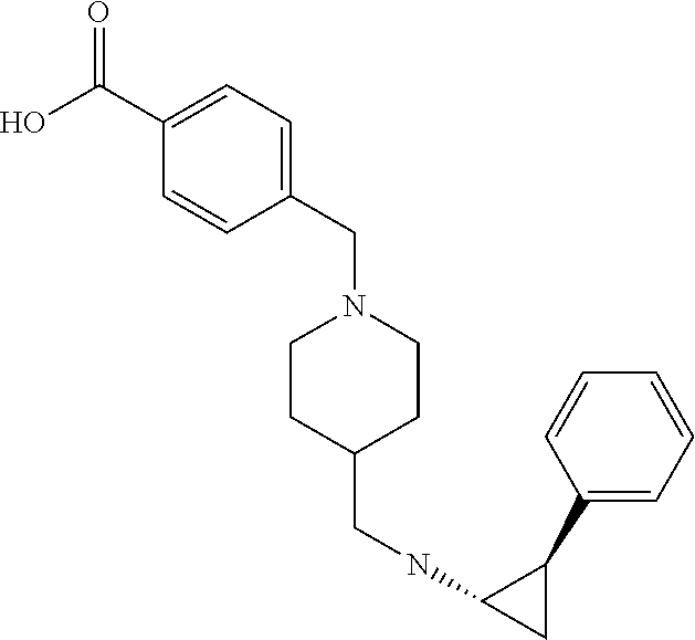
OC(C1=CC=C(CN2CCC(CNC3CC3C3=CC=CC=C3)CC2)C=C1)=O
